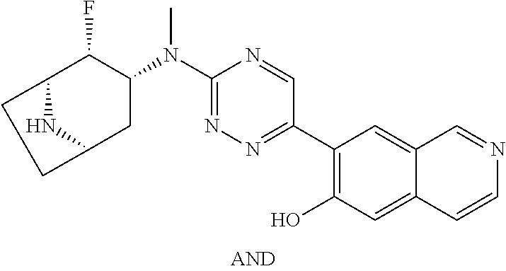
C12C(F)C(N(C3=NN=C(C4=C(O)C=C5C(=C4)C=NC=C5)C=N3)C)CC(N1)CC2
